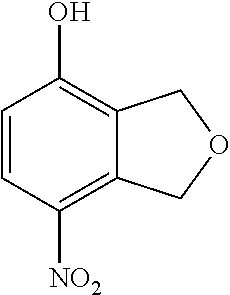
C1=CC([NO2])=C2C(=C1O)COC2
